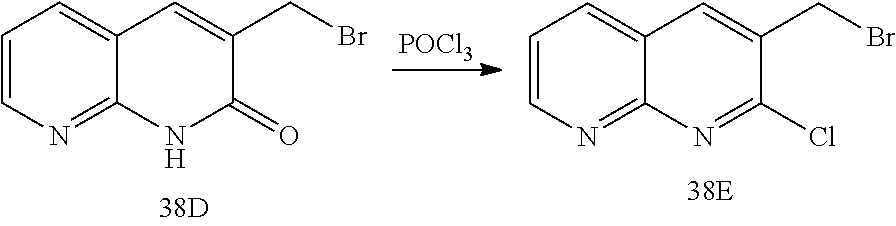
[POCl3].C1=CN=C2C(=C1)C=C(CBr)C(=O)N2.C1=CN=C2C(=C1)C=C(CBr)C(Cl)=N2
